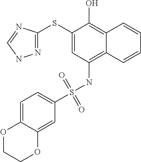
N1=C(SC2=CC(NS(=O)(=O)C3=CC=C4C(=C3)OCCO4)=C3C(=C2O)C=CC=C3)N=CN1
